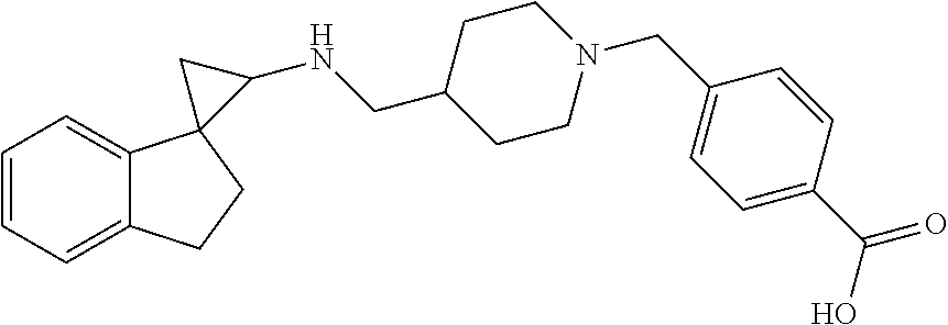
C1=CC=C2C(=C1)C1(CC2)C(NCC2CCN(CC3=CC=C(C(O)=O)C=C3)CC2)C1
